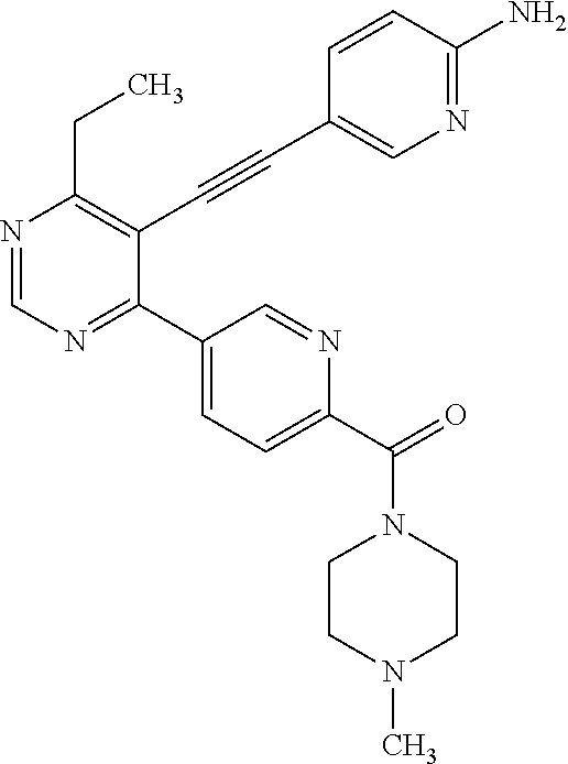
N1=CN=C(C2=CC=C(C(N3CCN(C)CC3)=O)N=C2)C(C#CC2=CN=C(N)C=C2)=C1CC
